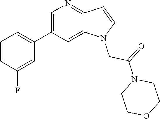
C1=C(C2=CC=CC(F)=C2)C=C2C(=N1)C=CN2CC(=O)N1CCOCC1
